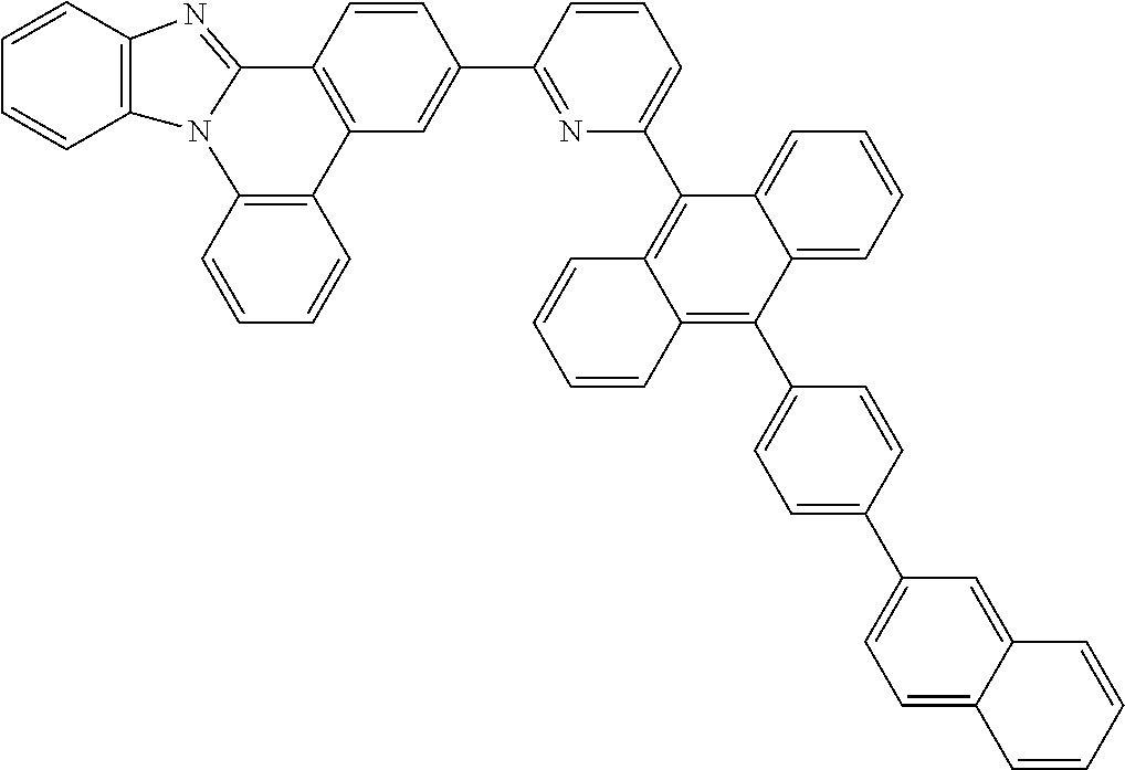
C1=CC2=C(C=C1)N1C(=NC3=C1C=CC=C3)C1=C2C=C(C2=NC(C3=C4C(=C(C5=CC=C(C6=CC=C7C(=C6)C=CC=C7)C=C5)C5=CC=CC=C35)C=CC=C4)=CC=C2)C=C1
